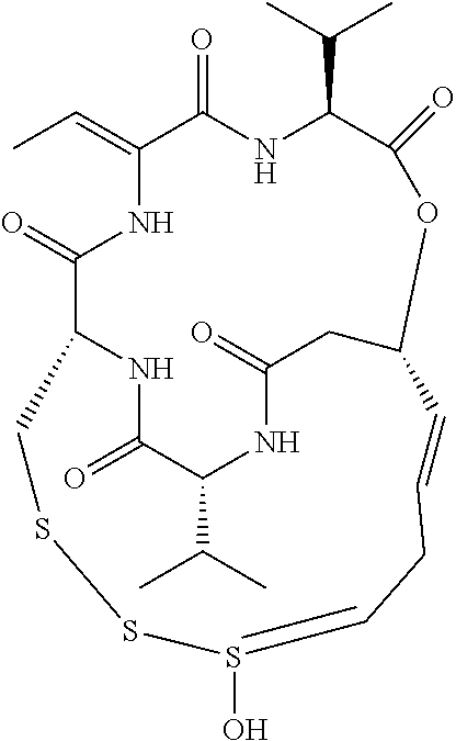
CC=C1C(=O)NC(C(C)C)C(=O)OC2CC(=O)NC(C(C)C)C(=O)NC(C(=O)N1)CSSS(O)=CCC=C2
